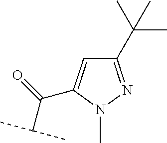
C1(C(C)(C)C)=NN(C)C(C(C(C)C)=O)=C1
